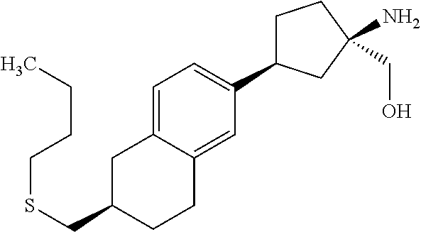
S(CC1CC2=CC=C(C3CCC(N)(CO)C3)C=C2CC1)CCCC
